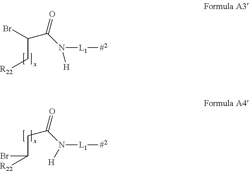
C(C[R22])(C(N([H])[L1][#2])=O)Br.C(C([R22])Br)C(N([H])[L1][#2])=O
